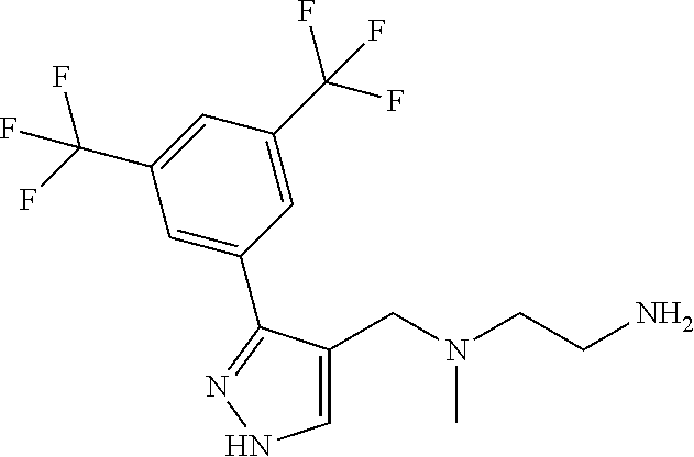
C1(CN(CCN)C)=CNN=C1C1=CC(C(F)(F)F)=CC(C(F)(F)F)=C1
